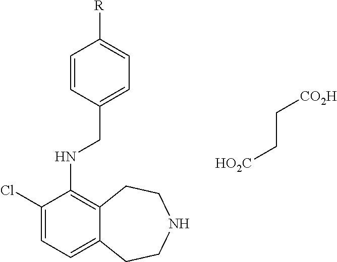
C1(Cl)=CC=C2C(=C1NCC1=CC=C([R])C=C1)CCNCC2.[HO2C]CC[CO2H]
